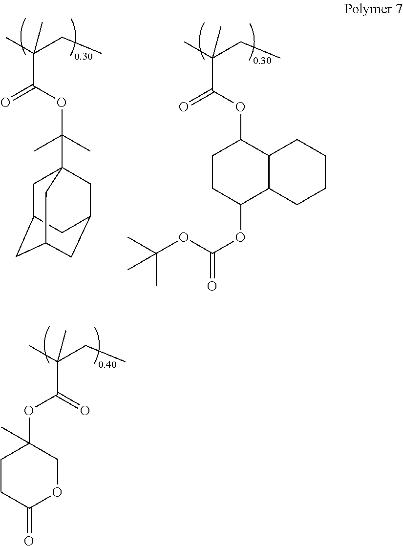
C(C(C)(CC)C)(OC(C)(C)C12CC3CC(CC(C1)C3)C2)=O.C(C(C)(CC)C)(OC1CCC(OC(=O)OC(C)(C)C)C2C1CCCC2)=O.C(C(C)(CC)C)(=O)OC1(C)CCC(=O)OC1
